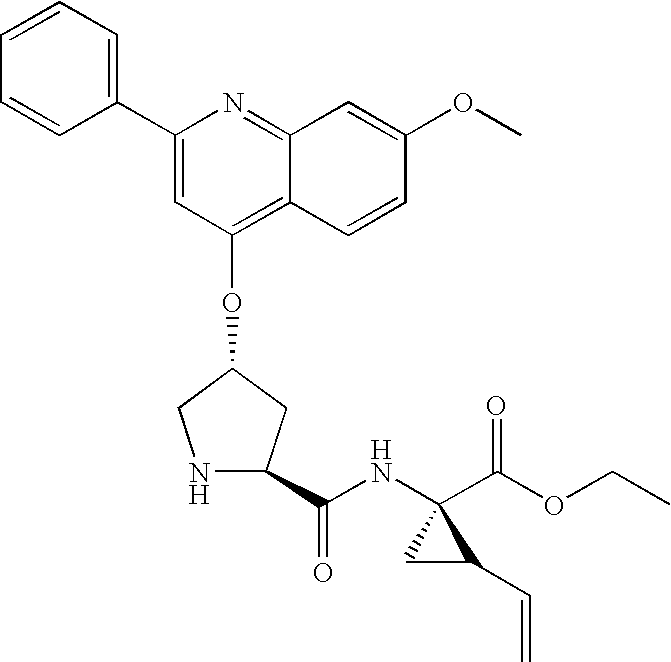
N1C(C(NC2(C(OCC)=O)CC2C=C)=O)CC(OC2=C3C(=NC(C4=CC=CC=C4)=C2)C=C(OC)C=C3)C1
